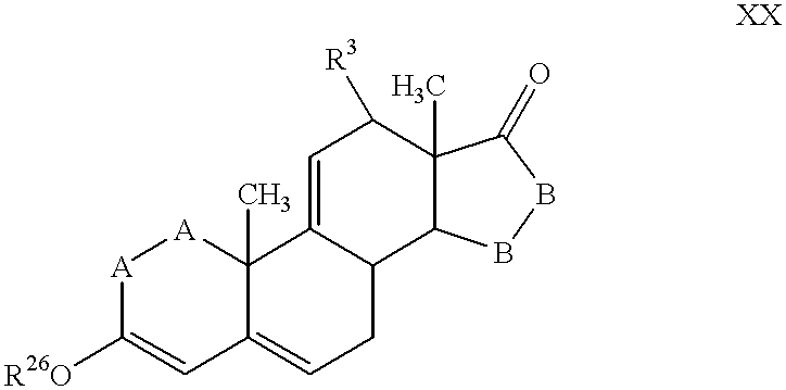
[A]1C([R26O])=CC2=CCC3C(=CC([R3])C4(C)C3BBC4=O)C2(C)[A]1
